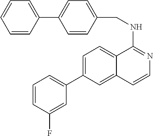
C1(C2=CC=C3C(=C2)C=CN=C3NCC2=CC=C(C3=CC=CC=C3)C=C2)=CC=CC(F)=C1
